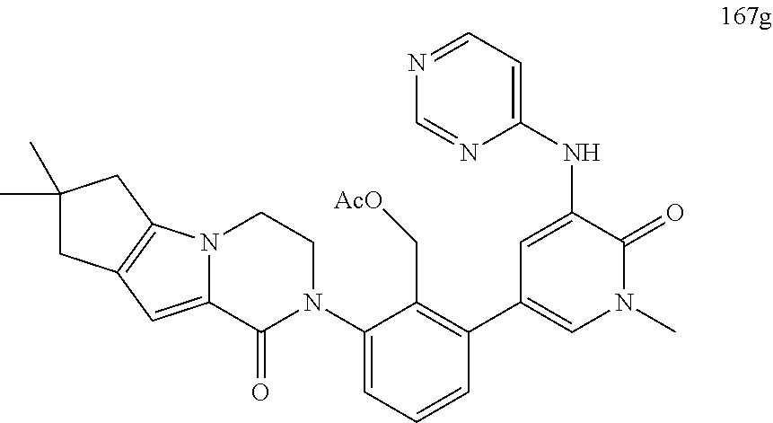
N12C(=CC3=C1CC(C)(C)C3)C(=O)N(C1=CC=CC(C3=CN(C)C(=O)C(NC4=CC=NC=N4)=C3)=C1C[AcO])CC2
